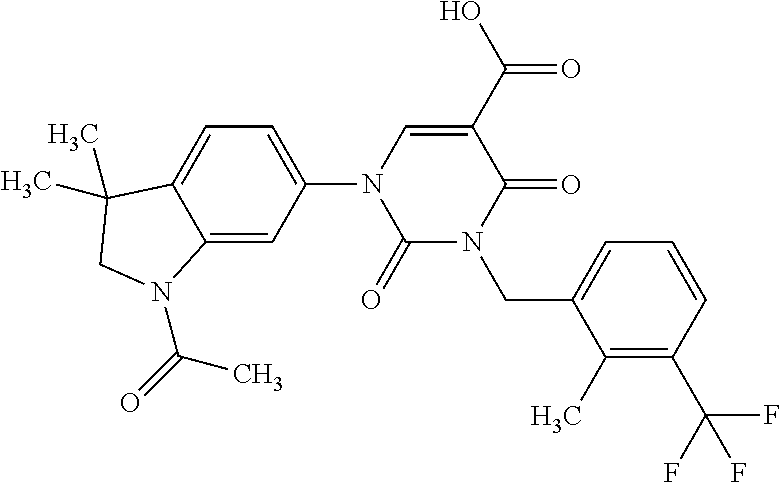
C1(=O)N(CC2=CC=CC(C(F)(F)F)=C2C)C(=O)C(C(O)=O)=CN1C1=CC=C2C(=C1)N(C(=O)C)CC2(C)C
